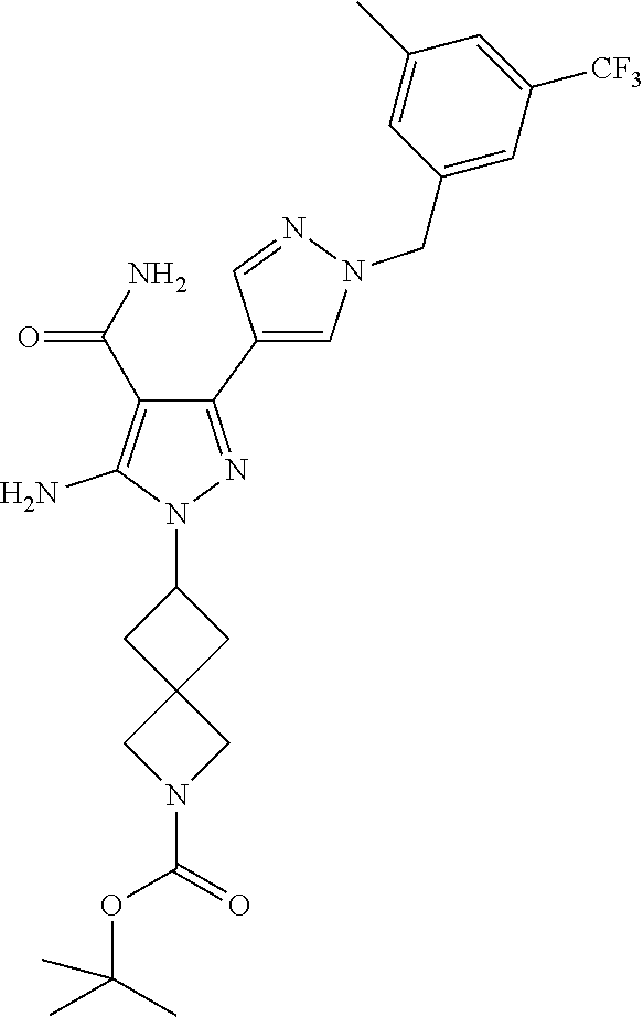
C1(C2=CN(CC3=CC([CF3])=CC(C)=C3)N=C2)=NN(C2CC3(C2)CN(C(=O)OC(C)(C)C)C3)C(N)=C1C(N)=O
